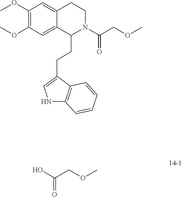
C1(OC)=C(OC)C=C2C(=C1)CCN(C(COC)=O)C2CCC1=CNC2=C1C=CC=C2.OC(COC)=O
